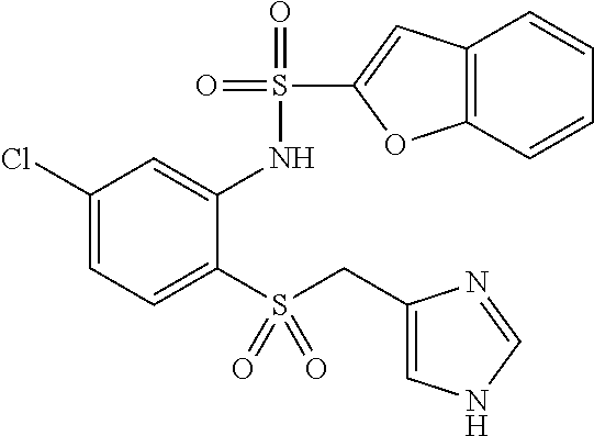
C1(Cl)=CC=C(S(CC2=CNC=N2)(=O)=O)C(NS(=O)(=O)C2=CC3=C(O2)C=CC=C3)=C1
